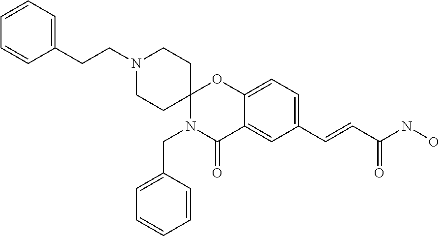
C1=CC=C(CCN2CCC3(CC2)N(CC2=CC=CC=C2)C(=O)C2=CC(C=CC(NO)=O)=CC=C2O3)C=C1
